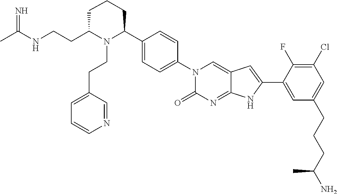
CC(NCCC1N(CCC2=CC=CN=C2)C(C2=CC=C(N3C(=O)N=C4C(=C3)C=C(C3=CC(CCCC(N)C)=CC(Cl)=C3F)N4)C=C2)CCC1)=N
